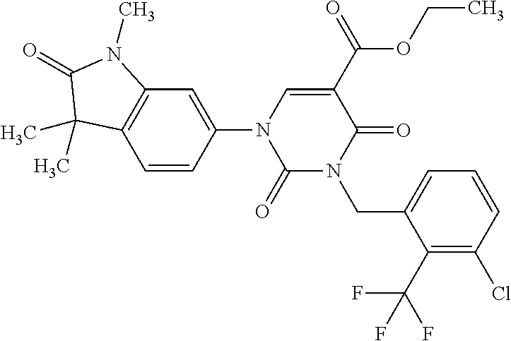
C1(=O)N(CC2=CC=CC(Cl)=C2C(F)(F)F)C(=O)C(C(OCC)=O)=CN1C1=CC2=C(C=C1)C(C)(C)C(=O)N2C
